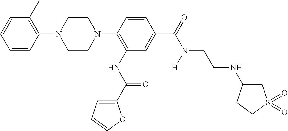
C1=CC(N2CCN(C3=C(NC(C4=CC=CO4)=O)C=C(C(=O)N(CCNC4CS(=O)(=O)CC4)[H])C=C3)CC2)=C(C)C=C1
